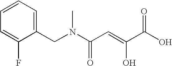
C1=C(F)C(CN(C(C=C(C(O)=O)O)=O)C)=CC=C1
